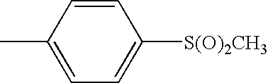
C1=C(C)C=CC([S(O)2CH3])=C1
